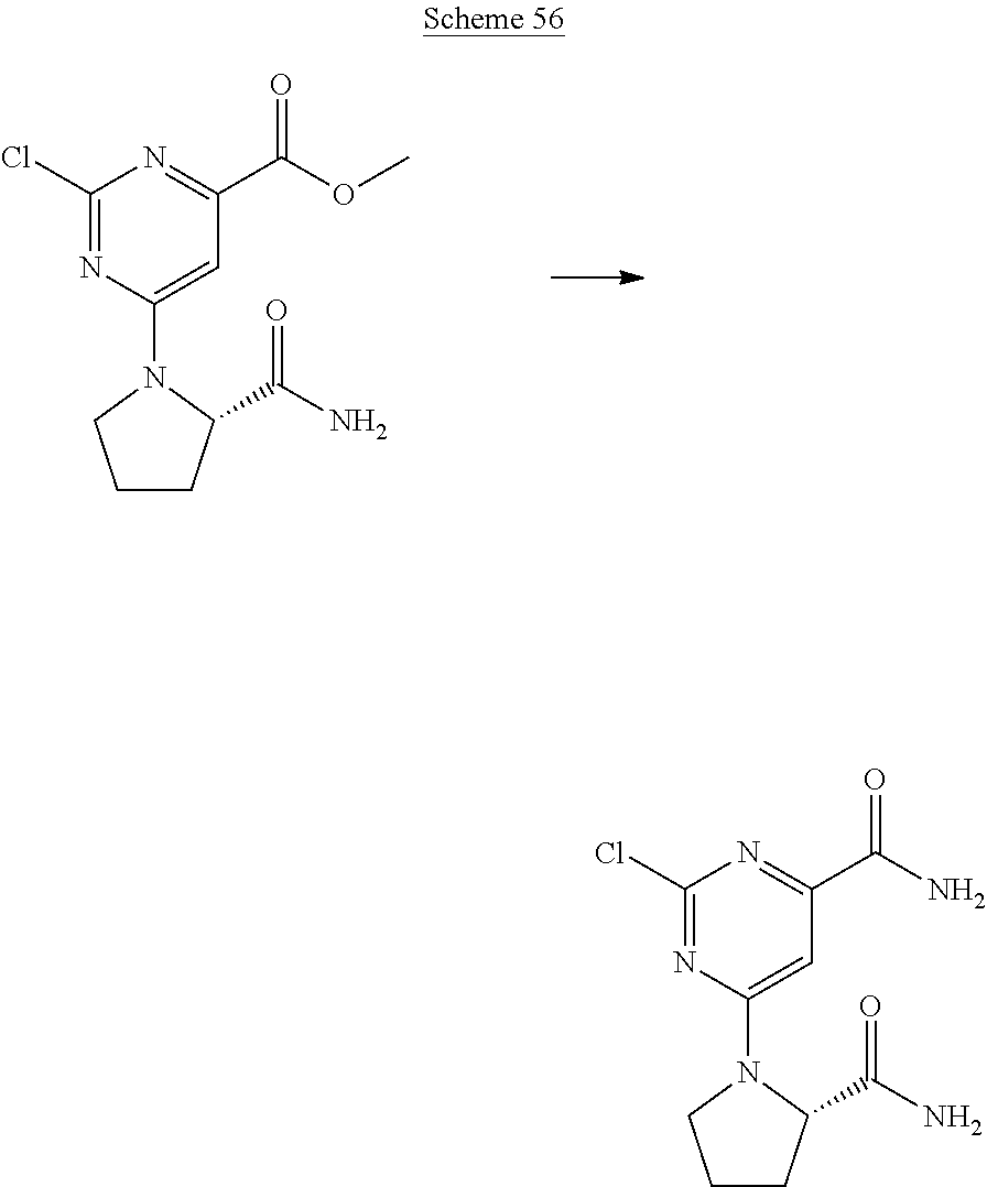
C1(Cl)=NC(N2C(C(=O)N)CCC2)=CC(C(OC)=O)=N1.C1(Cl)=NC(N2C(C(=O)N)CCC2)=CC(C(N)=O)=N1
